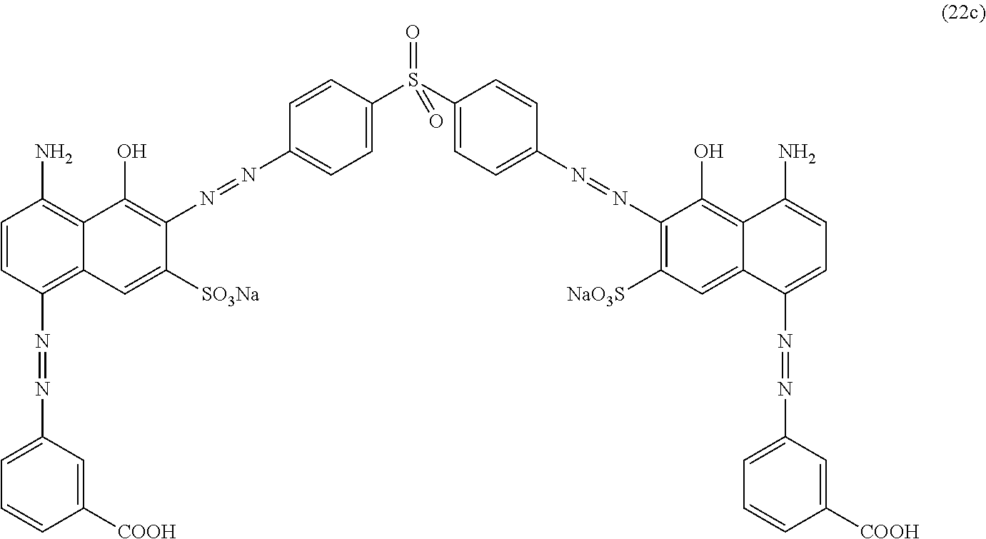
C1=CC(S(=O)(C2=CC=C(N=NC3=C([NaO3S])C=C4C(N=NC5=CC=CC([COOH])=C5)=CC=C(N)C4=C3O)C=C2)=O)=CC=C1N=NC1=C(O)C2=C(N)C=CC(N=NC3=CC=CC([COOH])=C3)=C2C=C1[SO3Na]
